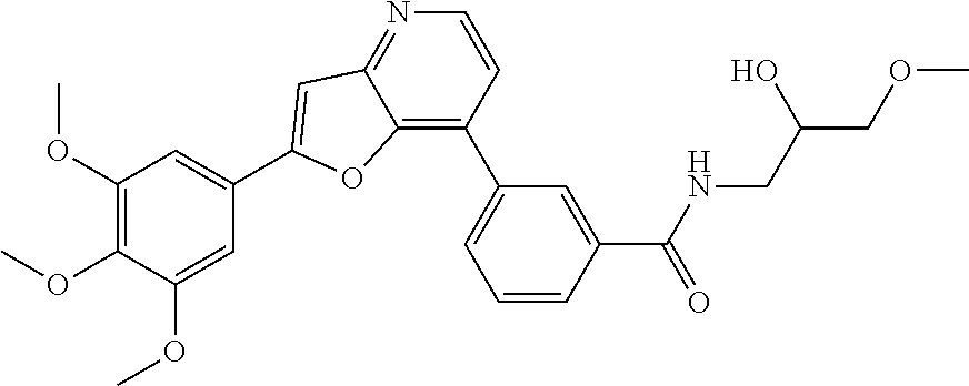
C1(OC)=CC(C2=CC3=NC=CC(C4=CC=CC(C(NCC(COC)O)=O)=C4)=C3O2)=CC(OC)=C1OC
